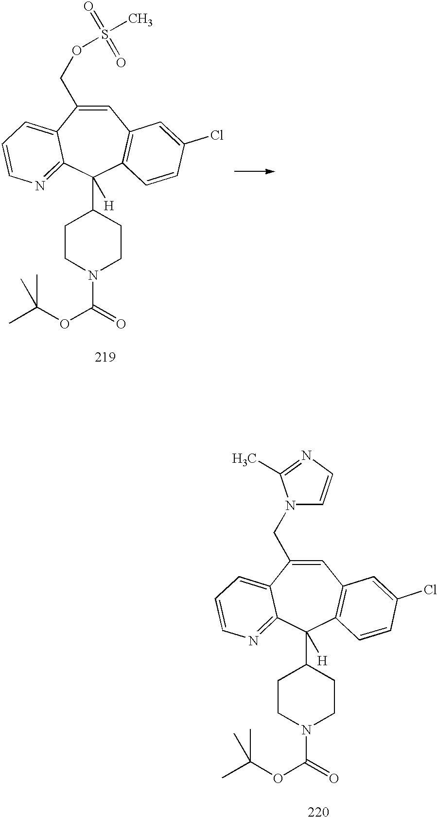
C1=C(CN2C=CN=C2C)C2=CC=CN=C2C(C2CCN(C(=O)OC(C)(C)C)CC2)([H])C2=C1C=C(Cl)C=C2.C1=C(COS(C)(=O)=O)C2=CC=CN=C2C(C2CCN(C(=O)OC(C)(C)C)CC2)([H])C2=C1C=C(Cl)C=C2
